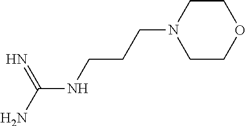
N(C(=N)N)CCCN1CCOCC1
